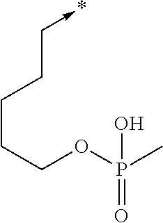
*<-CCCCCOP(C)(=O)O
